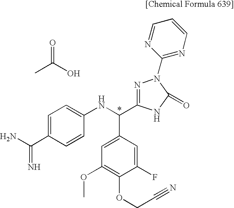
C1=C(C(N)=N)C=CC(NC(C2=CC(OC)=C(OCC#N)C(F)=C2)C2=NN(C3=NC=CC=N3)C(=O)N2)=C1.CC(O)=O
